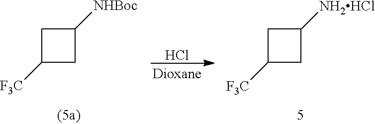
Cl.C1C([F3C])CC1[NH2HCl].C1C([F3C])CC1[NHBoc]
